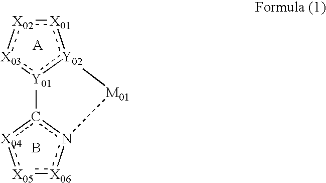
B.[X05]1:[X06]n2c([X04]:1)-[Y01]1:[Y02](:[X01]:[X02]:[X03]:1)[M01]2
